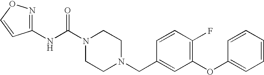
N(C(N1CCN(CC2=CC(OC3=CC=CC=C3)=C(F)C=C2)CC1)=O)C1=NOC=C1
